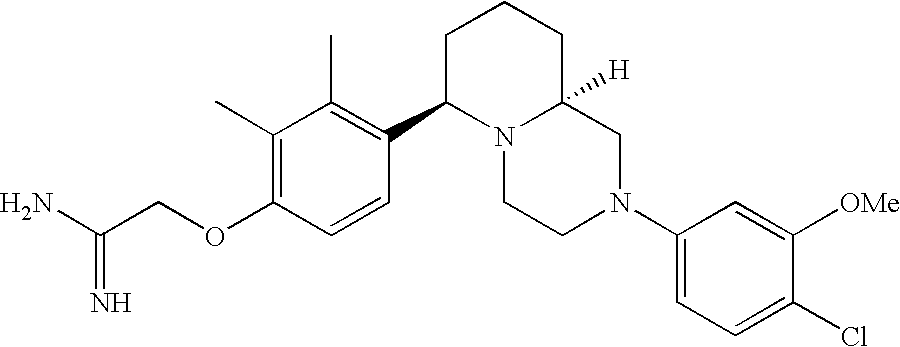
C1(C)=C(OCC(N)=N)C=CC(C2N3C([H])(CCC2)CN(C2=CC=C(Cl)C([OMe])=C2)CC3)=C1C
